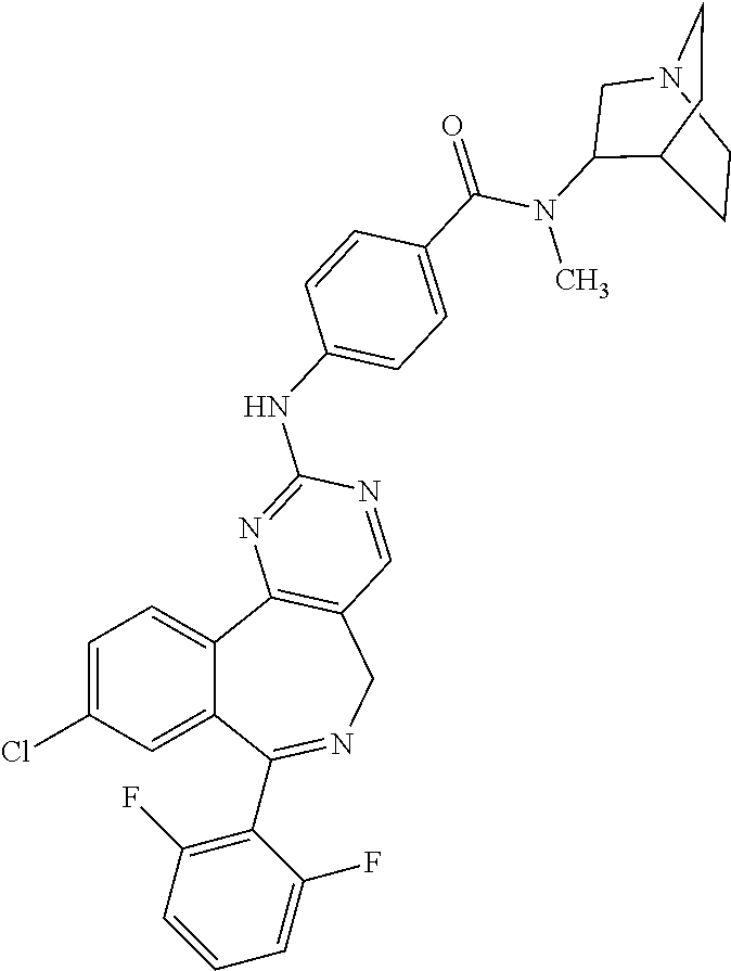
C1=C(Cl)C=C2C(=C1)C1=C(CN=C2C2=C(F)C=CC=C2F)C=NC(NC2=CC=C(C(=O)N(C)C3C4CCN(CC4)C3)C=C2)=N1
